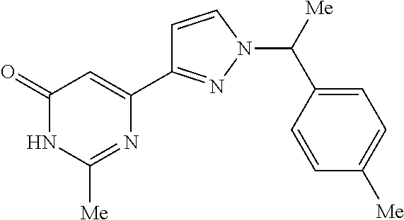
C1=CN(C([Me])C2=CC=C([Me])C=C2)N=C1C1=CC(=O)NC([Me])=N1
